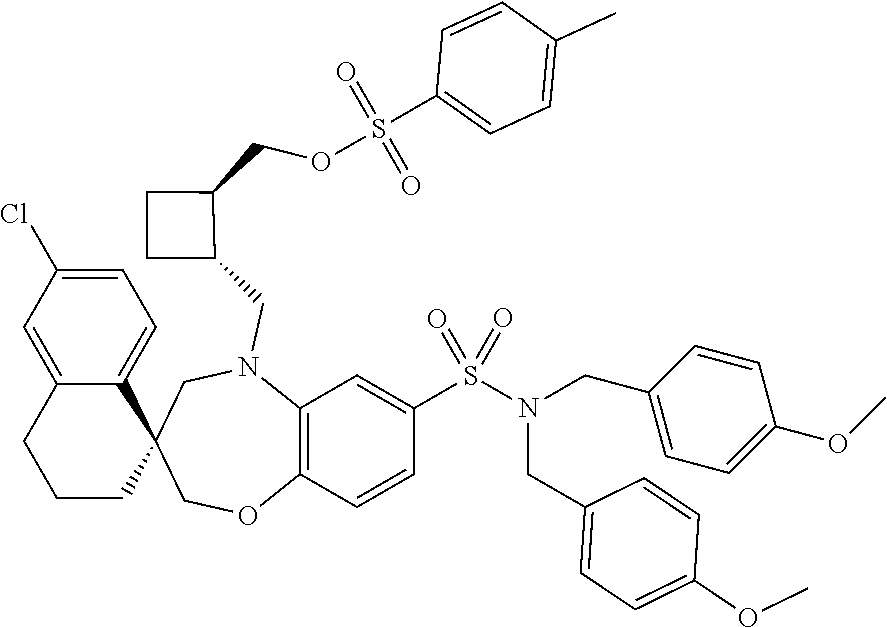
C12=C(C=CC(S(N(CC3=CC=C(OC)C=C3)CC3=CC=C(OC)C=C3)(=O)=O)=C1)OCC1(CN2CC2C(COS(C3=CC=C(C)C=C3)(=O)=O)CC2)C2=CC=C(Cl)C=C2CCC1
